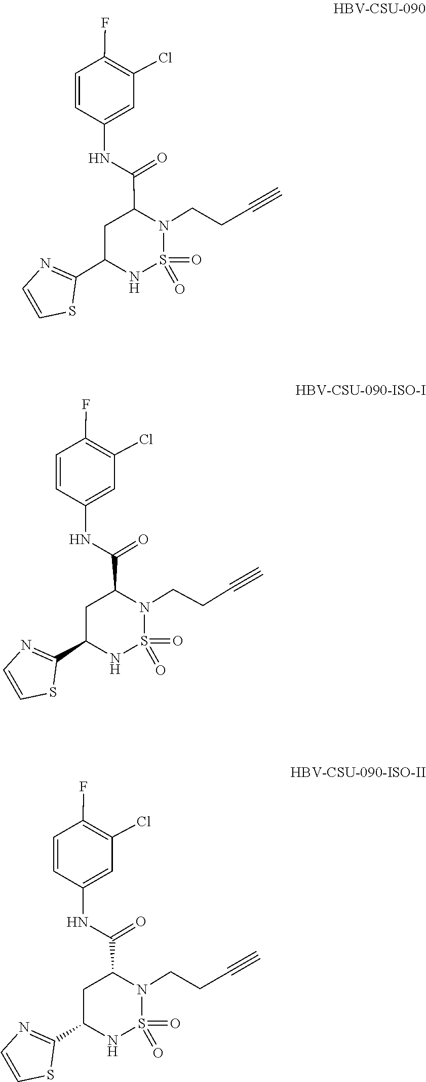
O=S1(=O)N(CCC#C)C(C(NC2=CC(Cl)=C(F)C=C2)=O)CC(C2=NC=CS2)N1.O=S1(=O)N(CCC#C)C(C(NC2=CC(Cl)=C(F)C=C2)=O)CC(C2=NC=CS2)N1.O=S1(=O)N(CCC#C)C(C(NC2=CC(Cl)=C(F)C=C2)=O)CC(C2=NC=CS2)N1
